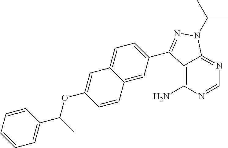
C12=C(N)N=CN=C1N(C(C)C)N=C2C1=CC=C2C(=C1)C=CC(OC(C1=CC=CC=C1)C)=C2
